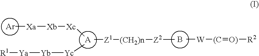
[Ar].C[Xa][Xb][Xc]C.[A].[Yb]([Yc]C)[Ya][R1].B.C[W][(C]=[O)][R2].C[Z1][(CH2)n][Z2]C
